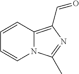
N12C(=C(C=O)N=C1C)C=CC=C2
